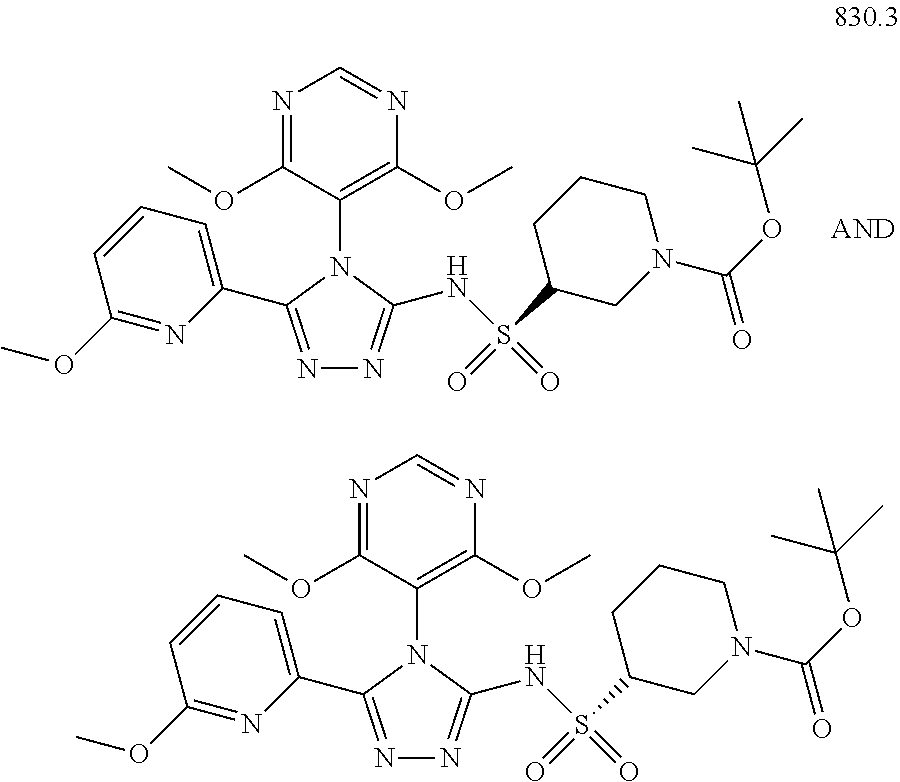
N1=C(OC)C(N2C(NS(=O)(=O)C3CN(C(OC(C)(C)C)=O)CCC3)=NN=C2C2=CC=CC(OC)=N2)=C(OC)N=C1.N1=C(OC)C(N2C(NS(=O)(=O)C3CN(C(OC(C)(C)C)=O)CCC3)=NN=C2C2=CC=CC(OC)=N2)=C(OC)N=C1
